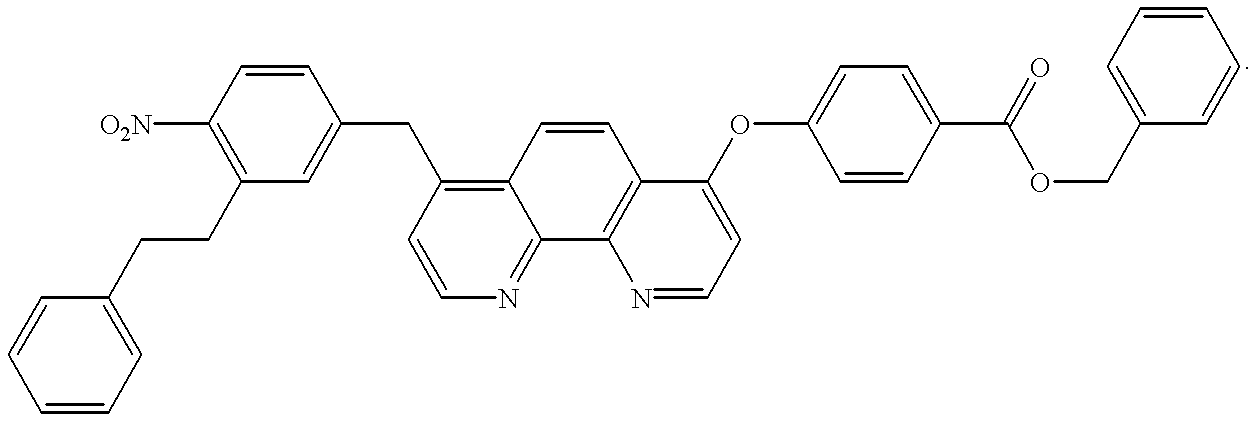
C12=C(C=CC3=C(CC4=CC(CCC5=CC=CC=C5)=C([O2N])C=C4)C=CN=C13)C(OC1=CC=C(C(=O)OCC3=CC=CC=C3)C=C1)=CC=N2
